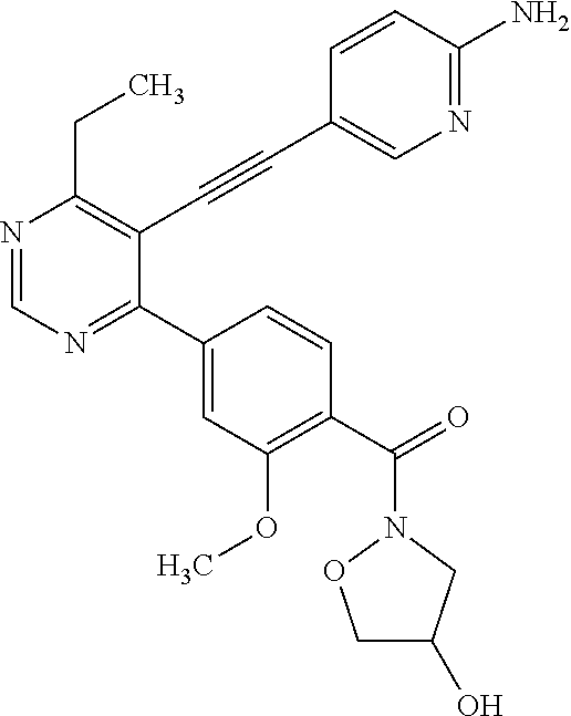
N1=CN=C(C2=CC(OC)=C(C(N3OCC(O)C3)=O)C=C2)C(C#CC2=CN=C(N)C=C2)=C1CC
